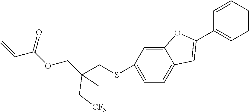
C12=CC(SCC(COC(C=C)=O)(C[CF3])C)=CC=C1C=C(C1=CC=CC=C1)O2
